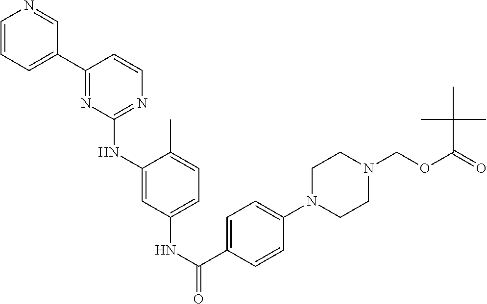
C1=CC=C(C2=NC(NC3=CC(NC(=O)C4=CC=C(N5CCN(COC(=O)C(C)(C)C)CC5)C=C4)=CC=C3C)=NC=C2)C=N1
